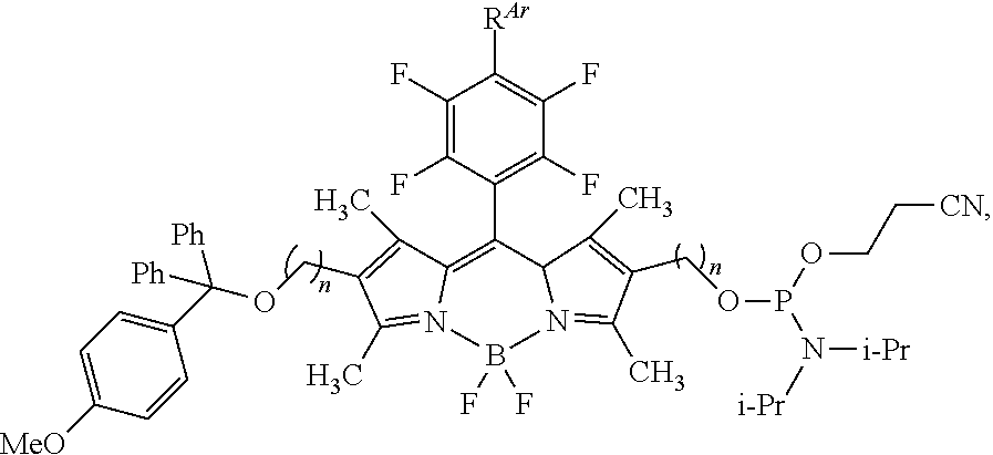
C1(F)=C(F)C(C2=C3C(C)=C(COC([Ph])([Ph])C4=CC=C([MeO])C=C4)C(C)=N3B(F)(F)N3=C(C)C(COP(OCC[CN])N([i-Pr])[i-Pr])=C(C)C23)=C(F)C(F)=C1[RAr]
